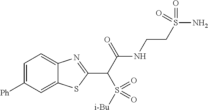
C1([Ph])=CC=C2C(=C1)SC(C(C(NCCS(N)(=O)=O)=O)S(=O)([i-Bu])=O)=N2
